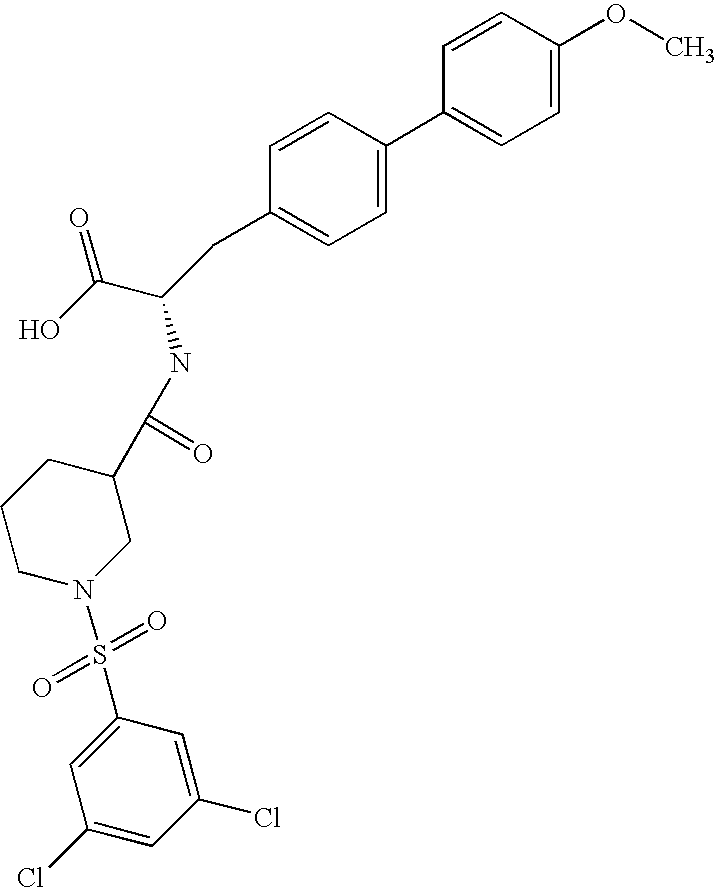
C1=CC(OC)=CC=C1C1=CC=C(CC(C(O)=O)NC(C2CCCN(S(=O)(=O)C3=CC(Cl)=CC(Cl)=C3)C2)=O)C=C1
